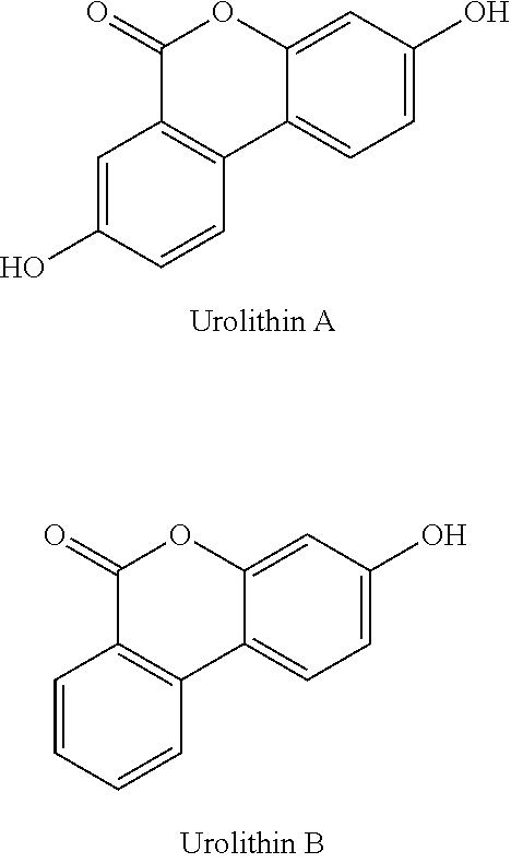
C1=C(O)C=CC2=C1C(=O)OC1=CC(O)=CC=C21.C1=CC=CC2=C1C(=O)OC1=CC(O)=CC=C21
